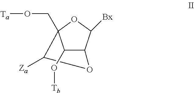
C1([Za])C2(CO[Ta])C(O[Tb])C(C([Bx])O2)O1
